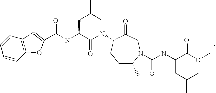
C1=CC2=C(C=C1)C=C(C(NC(C(NC1C(=O)CN(C(NC(C(OC)=O)CC(C)C)=O)C(C)CC1)=O)CC(C)C)=O)O2
